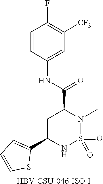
O=S1(=O)N(C)C(C(NC2=CC([CF3])=C(F)C=C2)=O)CC(C2=CC=CS2)N1.[HBV-CSU-046-ISO-I]
